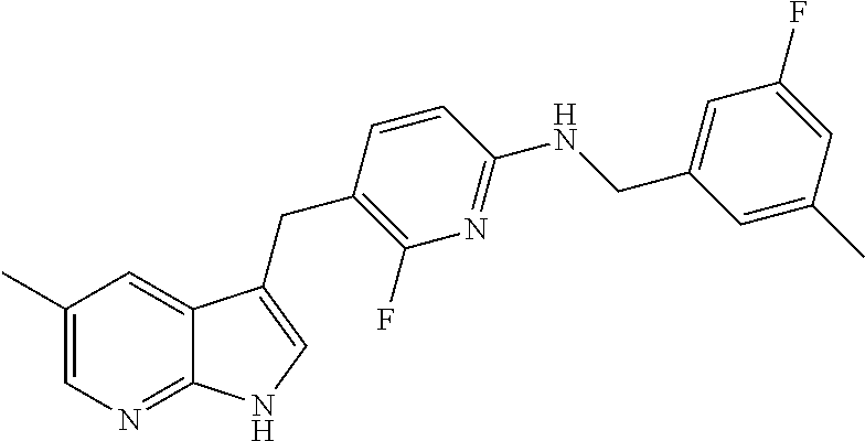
C1(C)=CN=C2C(=C1)C(CC1=C(F)N=C(NCC3=CC(F)=CC(C)=C3)C=C1)=CN2
